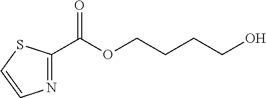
C1(C(OCCCCO)=O)=NC=CS1
